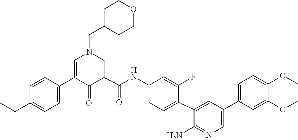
C1(=O)C(C2=CC=C(CC)C=C2)=CN(CC2CCOCC2)C=C1C(NC1=CC=C(C2=CC(C3=CC=C(OC)C(OC)=C3)=CN=C2N)C(F)=C1)=O
